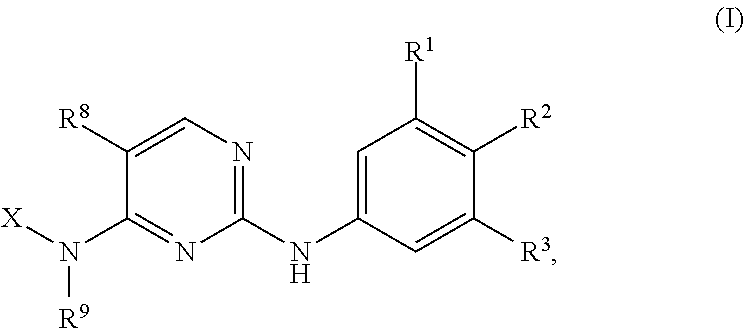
C1(NC2=CC([R1])=C([R2])C([R3])=C2)=NC=C([R8])C(N([X])[R9])=N1
